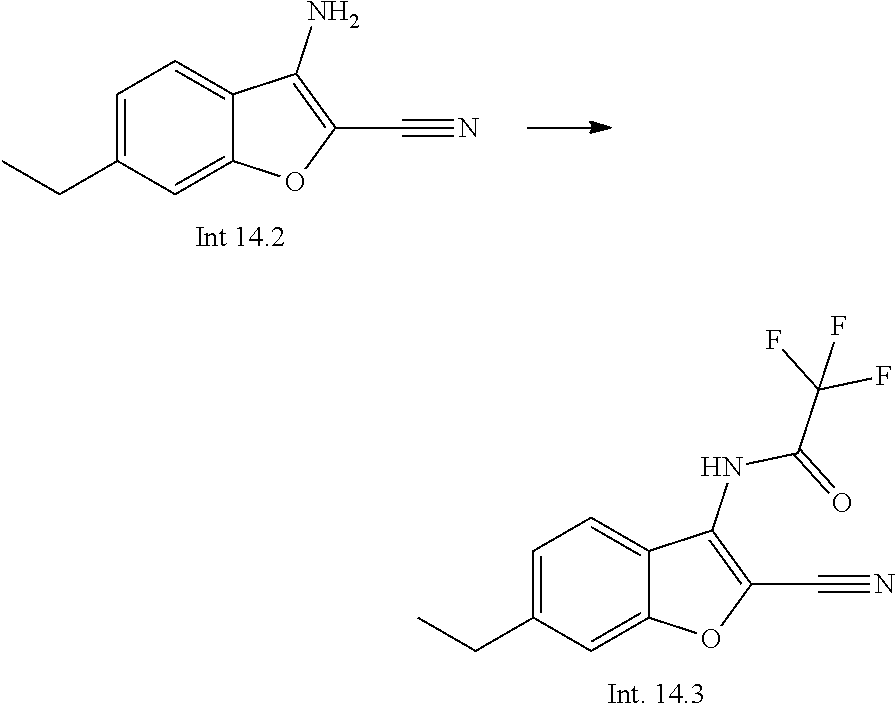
C1=C(CC)C=C2C(=C1)C(NC(C(F)(F)F)=O)=C(C#N)O2.C1=C(CC)C=C2C(=C1)C(N)=C(C#N)O2
